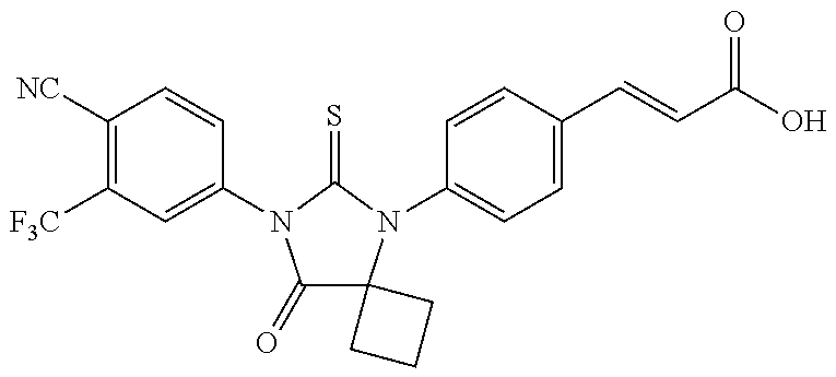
C1([NC])=C([F3C])C=C(N2C(=O)C3(N(C4=CC=C(C=CC(=O)O)C=C4)C2=S)CCC3)C=C1
